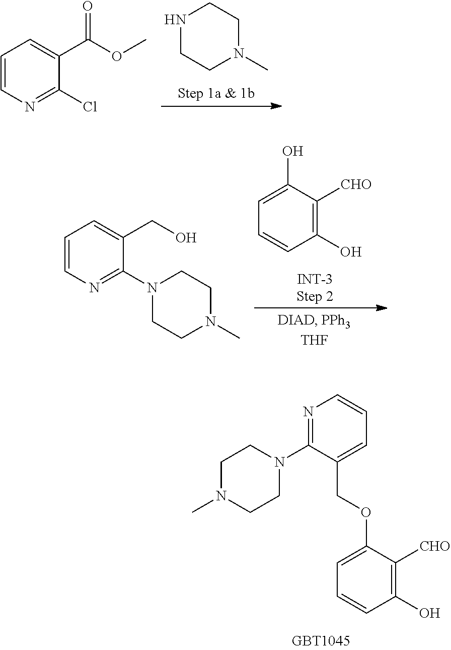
N1CCN(C)CC1.C1=CN=C(Cl)C(C(=O)OC)=C1.C1(O)=C([CHO])C(O)=CC=C1.[INT-3Step 2].C1=CN=C(N2CCN(C)CC2)C(CO)=C1.C1N(C)CCN(C2=NC=CC=C2COC2=CC=CC(O)=C2[CHO])C1
